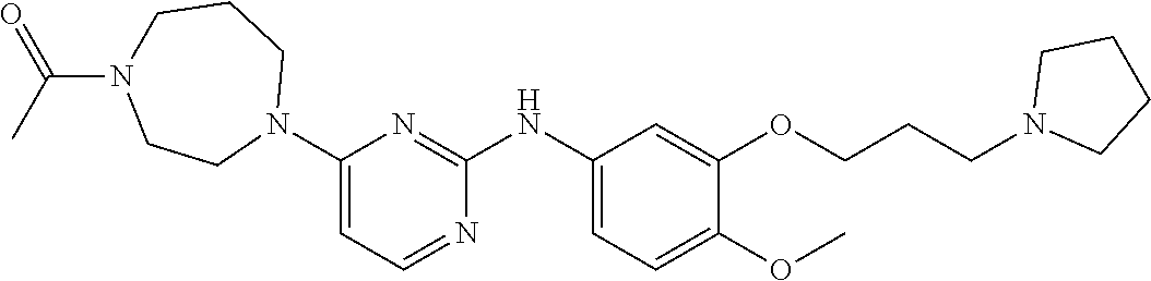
C1(N2CCCN(C(C)=O)CC2)=CC=NC(NC2=CC=C(OC)C(OCCCN3CCCC3)=C2)=N1
